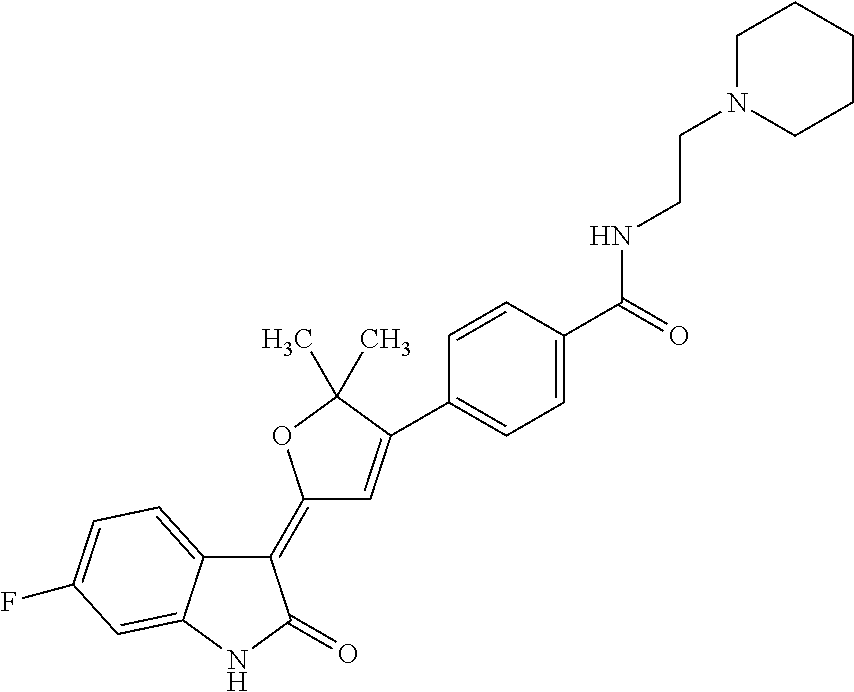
C1(=C2C=C(C3=CC=C(C(=O)NCCN4CCCCC4)C=C3)C(C)(C)O2)C2=CC=C(F)C=C2NC1=O
